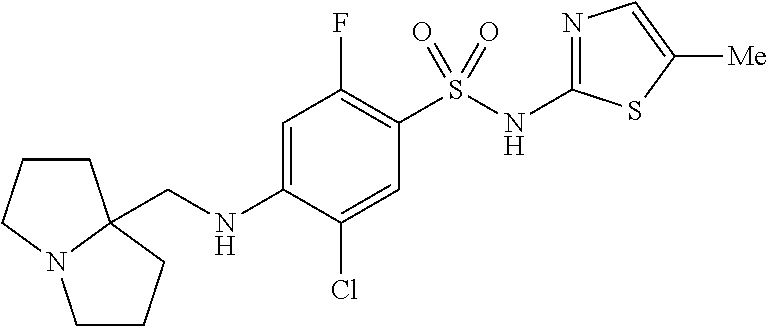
N1=C(NS(C2=C(F)C=C(NCC34CCCN3CCC4)C(Cl)=C2)(=O)=O)SC([Me])=C1
